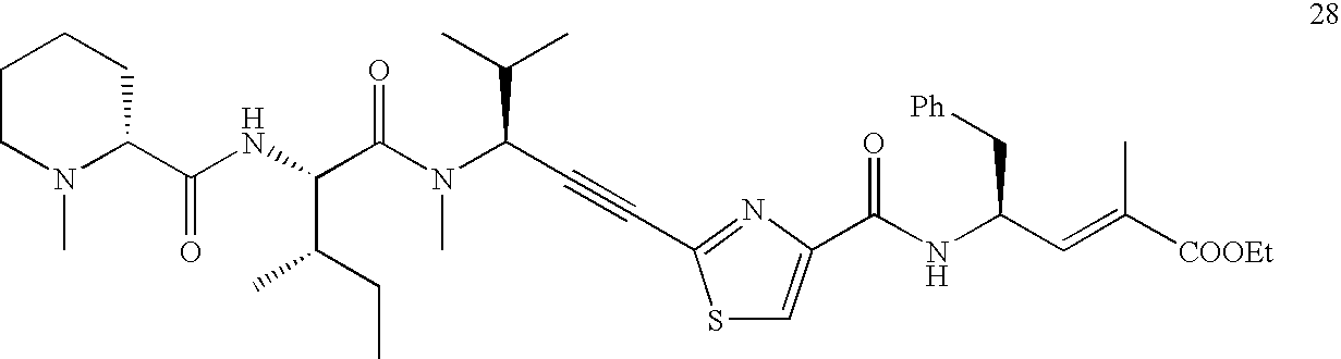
N(C)(C(C(C)C)C#CC1=NC(C(NC(C=C([COOEt])C)C[Ph])=O)=CS1)C(C(NC(C1CCCCN1C)=O)C(CC)C)=O
